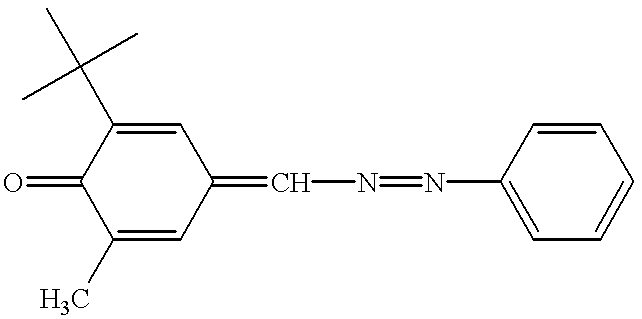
C1(C)=CC(=CN=NC2=CC=CC=C2)C=C(C(C)(C)C)C1=O
